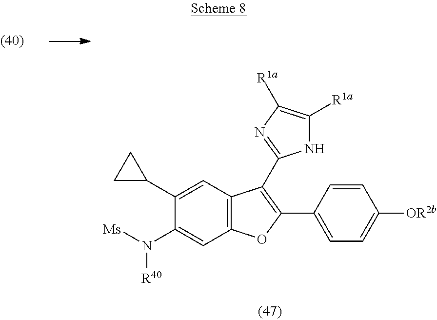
C12=C(C=C(C3CC3)C(N([Ms])[R40])=C1)C(C1=NC([R1a])=C([R1a])N1)=C(C1=CC=C([OR2b])C=C1)O2
